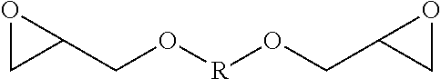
O1CC1CO[R]OCC1CO1
